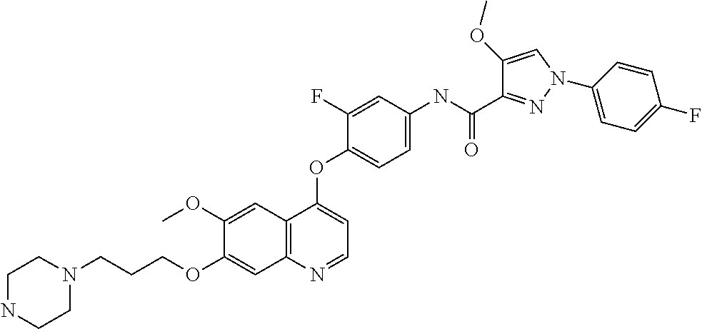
C1(OC)=CC2=C(C=C1OCCCN1CCNCC1)N=CC=C2OC1=CC=C(NC(C2=NN(C3=CC=C(F)C=C3)C=C2OC)=O)C=C1F
